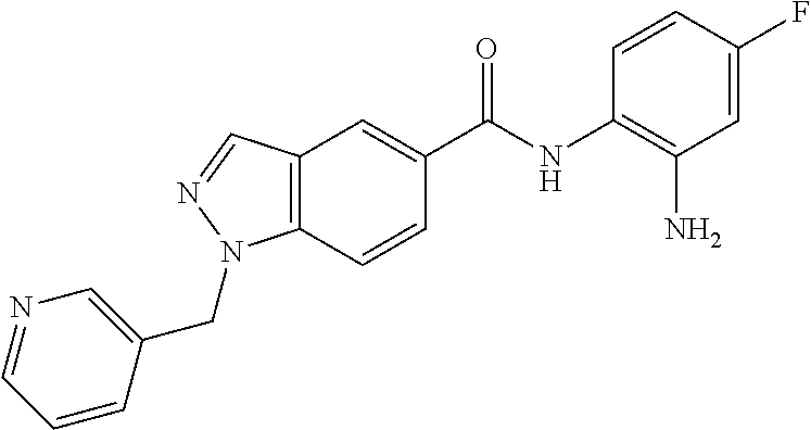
C12=C(C=CC(C(NC3=C(N)C=C(F)C=C3)=O)=C1)N(CC1=CN=CC=C1)N=C2
